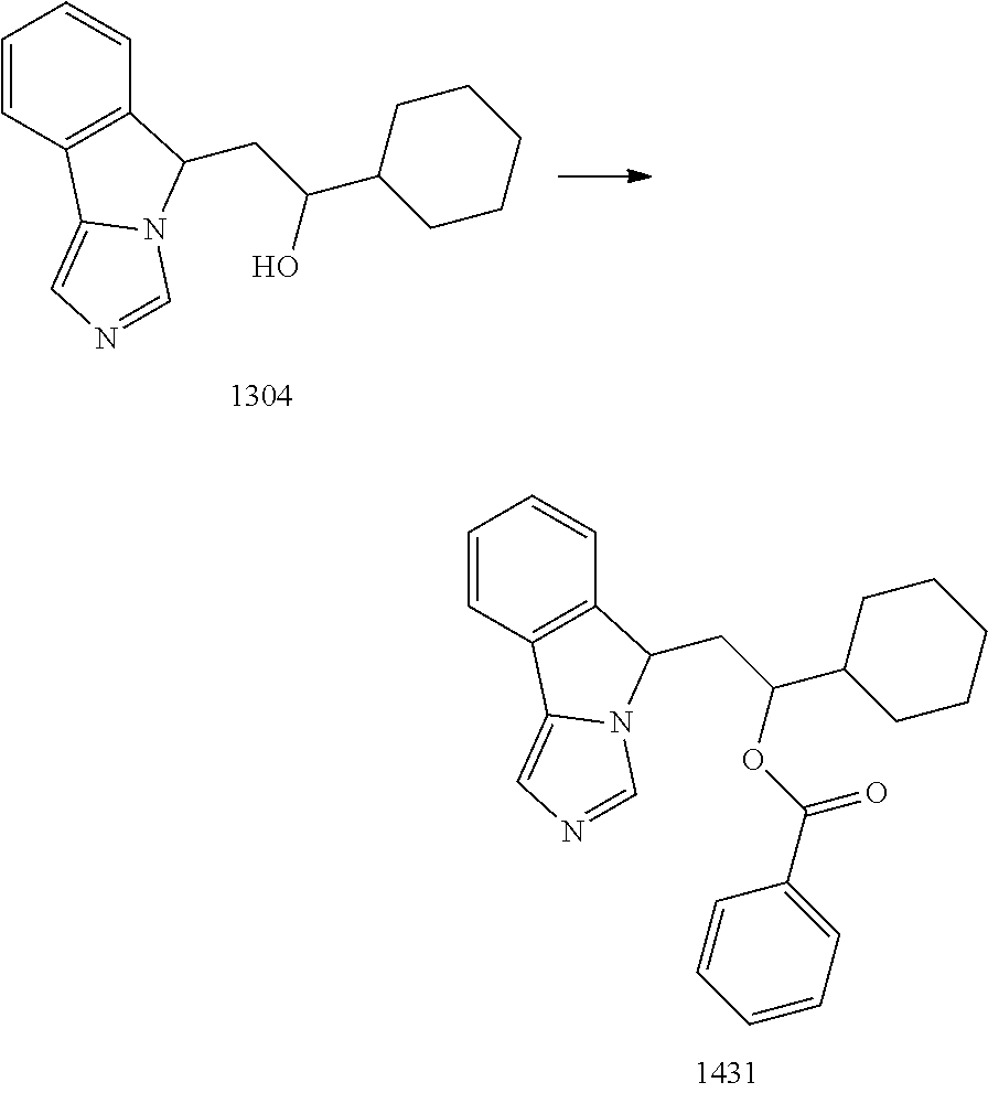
C1=CC2=C(C=C1)C(CC(C1CCCCC1)O)N1C2=CN=C1.C1=CC2=C(C=C1)C(CC(C1CCCCC1)OC(=O)C1=CC=CC=C1)N1C2=CN=C1
